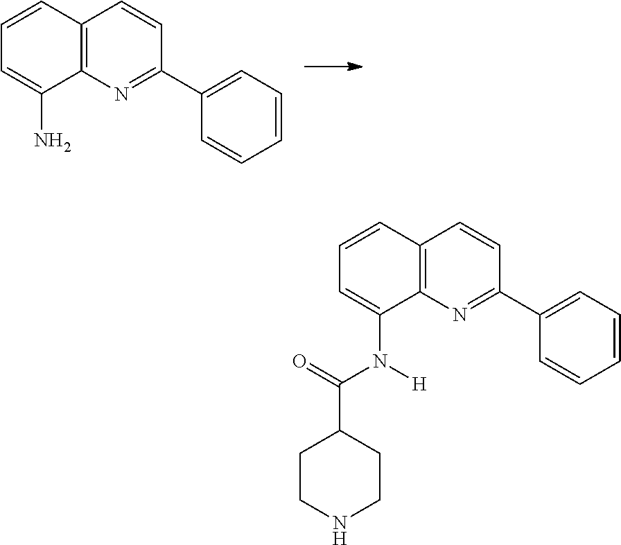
C12=C(N=C(C3=CC=CC=C3)C=C1)C(N)=CC=C2.C12=C(N=C(C3=CC=CC=C3)C=C1)C(N([H])C(=O)C1CCNCC1)=CC=C2
